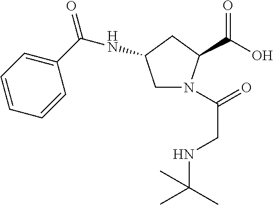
C1N(C(=O)CNC(C)(C)C)C(C(O)=O)CC1NC(=O)C1=CC=CC=C1
